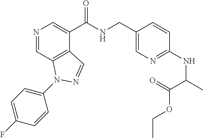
N1=CC2=C(C(C(NCC3=CN=C(NC(C)C(=O)OCC)C=C3)=O)=C1)C=NN2C1=CC=C(F)C=C1
